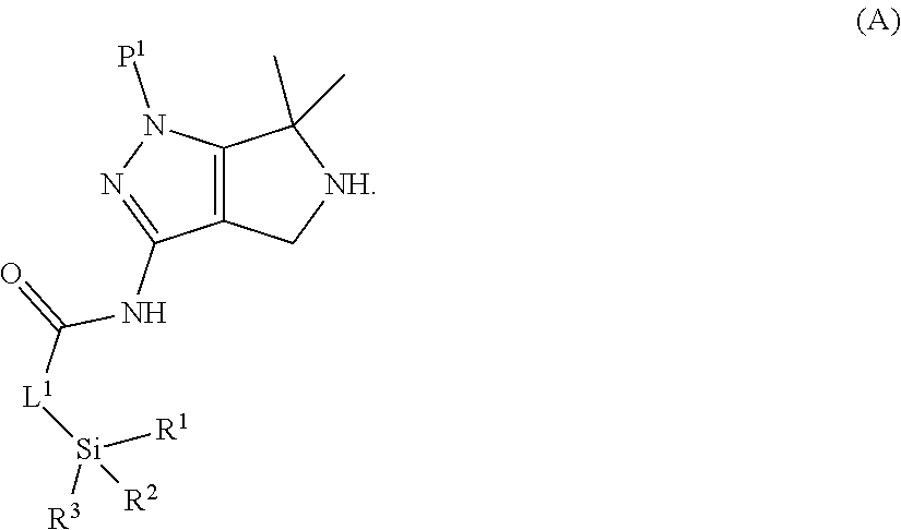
C12=C(C[NH]C1(C)C)C(NC([L1][Si]([R1])([R2])[R3])=O)=NN2[P1]
